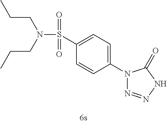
CCCN(S(C1=CC=C(N2N=NNC2=O)C=C1)(=O)=O)CCC
